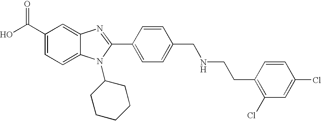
OC(C1=CC=C2C(=C1)N=C(C1=CC=C(CNCCC3=C(Cl)C=C(Cl)C=C3)C=C1)N2C1CCCCC1)=O
